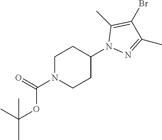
C1N(C(=O)OC(C)(C)C)CCC(N2N=C(C)C(Br)=C2C)C1
